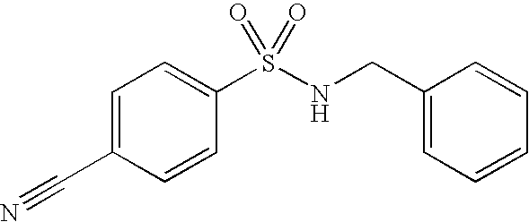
C1=C(C#N)C=CC(S(NCC2=CC=CC=C2)(=O)=O)=C1
